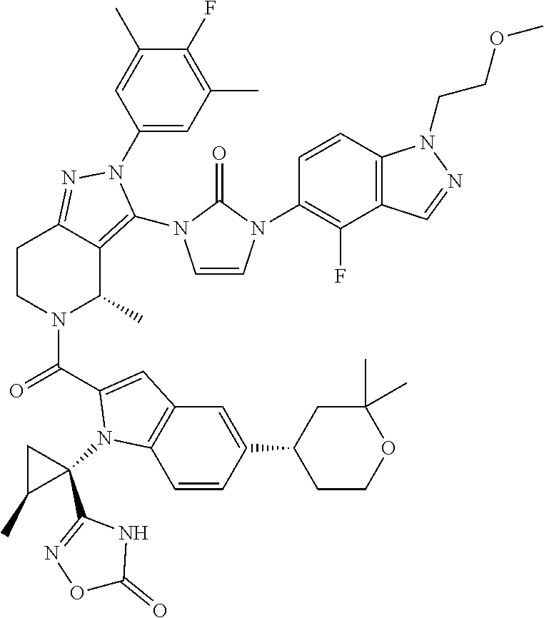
C1(F)=C(C)C=C(N2C(N3C=CN(C4=C(F)C5=C(C=C4)N(CCOC)N=C5)C3=O)=C3C(C)N(C(=O)C4=CC5=C(C=CC(C6CCOC(C)(C)C6)=C5)N4C4(C5=NOC(=O)N5)CC4C)CCC3=N2)C=C1C
